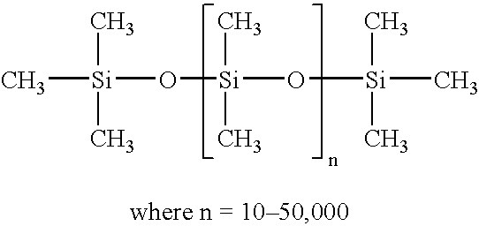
C[Si](O[Si](O[Si](C)(C)(C)C)(C)C)(C)C
